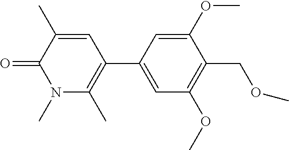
O=C1C(C)=CC(C2=CC(OC)=C(COC)C(OC)=C2)=C(C)N1C
